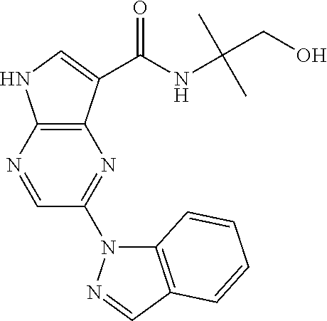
N1=CC(N2C3=C(C=N2)C=CC=C3)=NC2=C1NC=C2C(NC(CO)(C)C)=O
